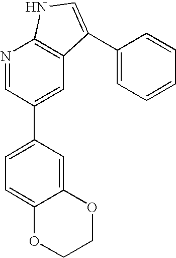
N1=CC(C2=CC=C3C(=C2)OCCO3)=CC2=C1NC=C2C1=CC=CC=C1
